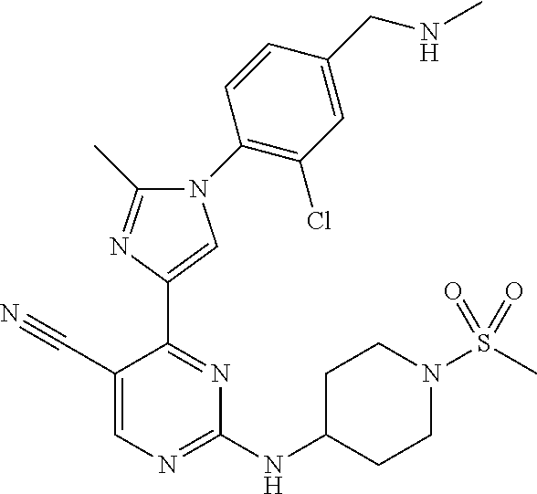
C1(NC2CCN(S(C)(=O)=O)CC2)=NC=C(C#N)C(C2=CN(C3=C(Cl)C=C(CNC)C=C3)C(C)=N2)=N1
